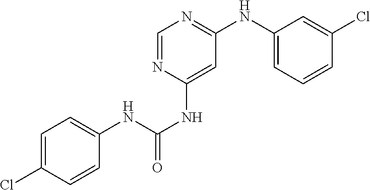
C1=C(Cl)C=CC(NC(=O)NC2=CC(NC3=CC=CC(Cl)=C3)=NC=N2)=C1
